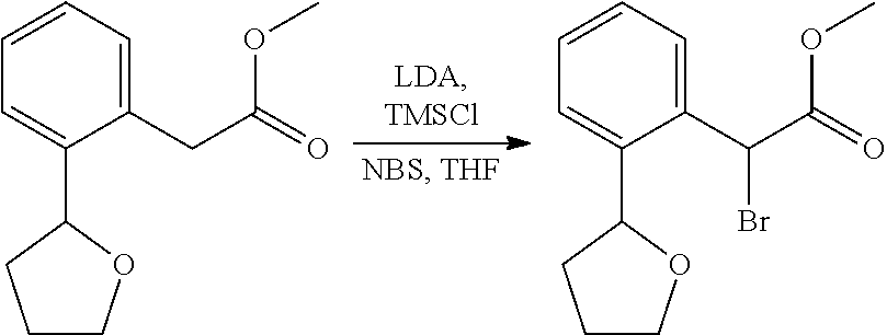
C1=CC=C(CC(=O)OC)C(C2CCCO2)=C1.C1=CC=C(C(C(=O)OC)Br)C(C2CCCO2)=C1
